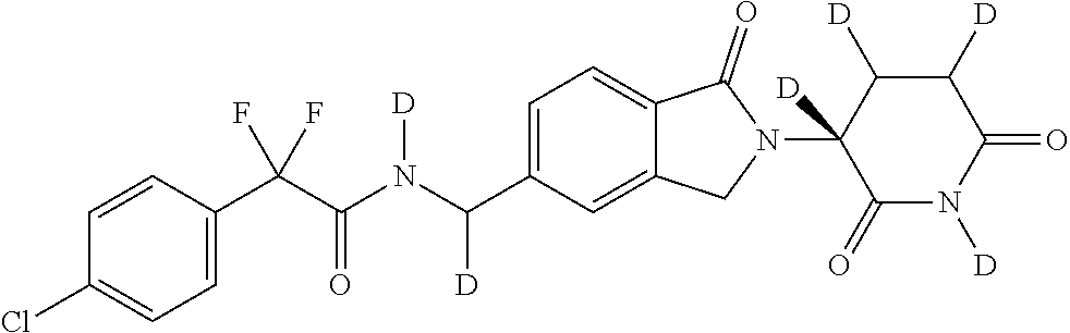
C1=CC(C(C(N(C(C2=CC=C3C(=C2)CN(C2([D])C(=O)N([D])C(=O)C([D])C2[D])C3=O)[D])[D])=O)(F)F)=CC=C1Cl
